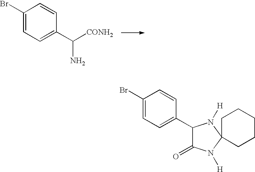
C1(Br)=CC=C(C([CONH2])N)C=C1.C1(Br)=CC=C(C2C(=O)N([H])C3(N2[H])CCCCC3)C=C1
